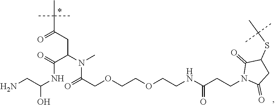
C1C(=O)N(CCC(NCCOCCOCC(=O)N(C(C(=O)NC(CN)O)CC(=O)C(C)(C)C)C)=O)C(=O)C1SC(C)(C)C
